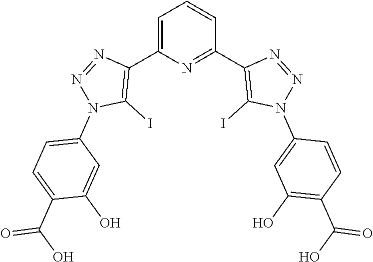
C1=C(C2=C(I)N(C3=CC=C(C(O)=O)C(O)=C3)N=N2)N=C(C2=C(I)N(C3=CC(O)=C(C(O)=O)C=C3)N=N2)C=C1
